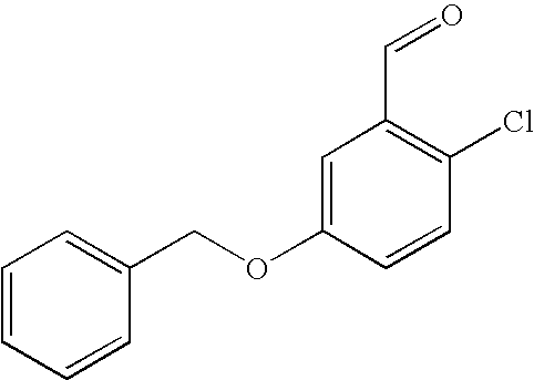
C1=CC=CC(COC2=CC(C=O)=C(Cl)C=C2)=C1
